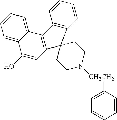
C12=CC=CC=C1C(O)=CC1=C2C2=C(C=CC=C2)C12CCN([CH2CH2]C1=CC=CC=C1)CC2
